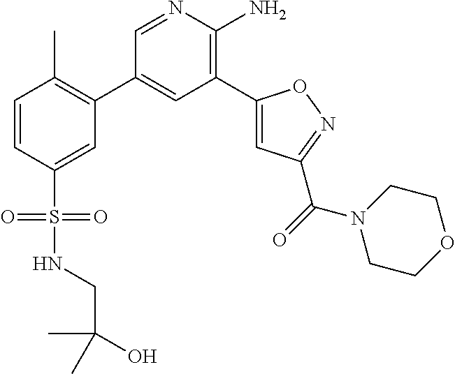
C1=CC(S(NCC(C)(O)C)(=O)=O)=CC(C2=CC(C3=CC(C(N4CCOCC4)=O)=NO3)=C(N)N=C2)=C1C
